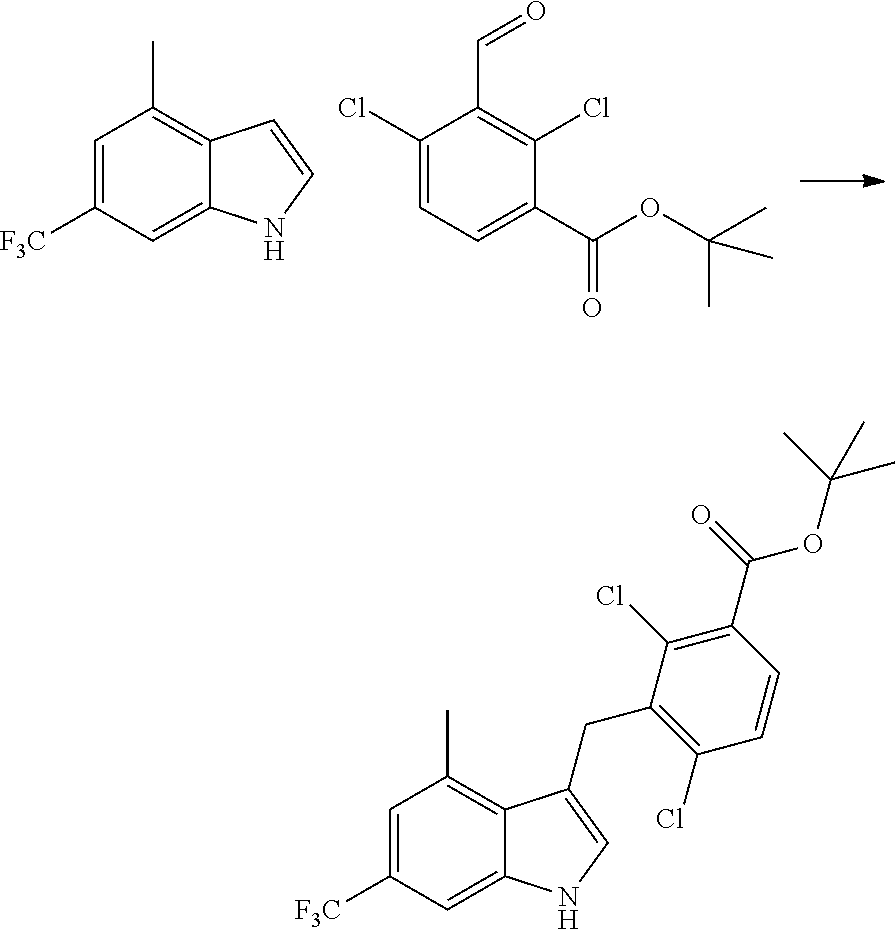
C1=C([F3C])C=C2C(=C1C)C(CC1=C(Cl)C=CC(C(=O)OC(C)(C)C)=C1Cl)=CN2.C1=C([F3C])C=C2C(=C1C)C=CN2.C1(Cl)=CC=C(C(OC(C)(C)C)=O)C(Cl)=C1C=O
